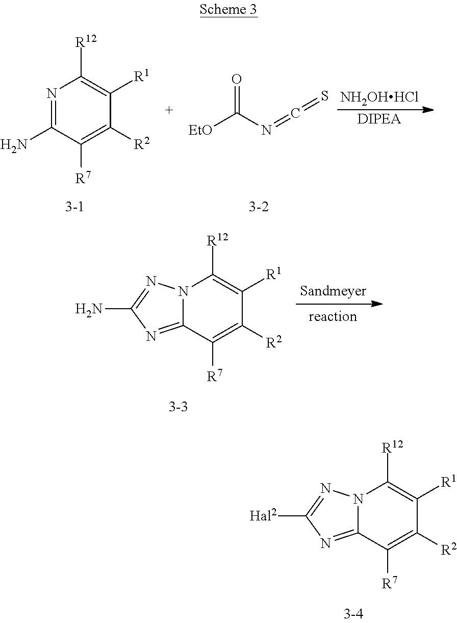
N1=C(N)C([R7])=C([R2])C([R1])=C1[R12].[EtO]C(N=C=S)=O.[NH2OHHCl].[DIPEA].N12C(=NC(N)=N1)C([R7])=C([R2])C([R1])=C2[R12].N12C(=NC([Hal2])=N1)C([R7])=C([R2])C([R1])=C2[R12]
